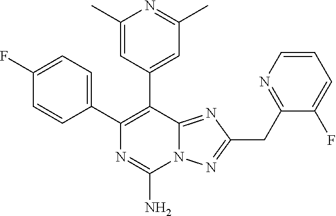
C1(C2=C(C3=CC(C)=NC(C)=C3)C3=NC(CC4=NC=CC=C4F)=NN3C(N)=N2)=CC=C(F)C=C1
